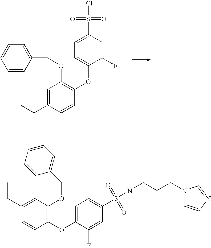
C1=CC(COC2=C(OC3=CC=C(S(Cl)(=O)=O)C=C3F)C=CC(CC)=C2)=CC=C1.C1(OC2=CC=C(S(NCCCN3C=CN=C3)(=O)=O)C=C2F)=C(OCC2=CC=CC=C2)C=C(CC)C=C1
